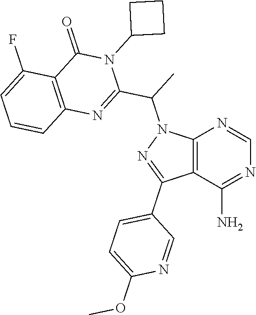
C12=C(C(N)=NC=N1)C(C1=CC=C(OC)N=C1)=NN2C(C1=NC2=C(C(=O)N1C1CCC1)C(F)=CC=C2)C
